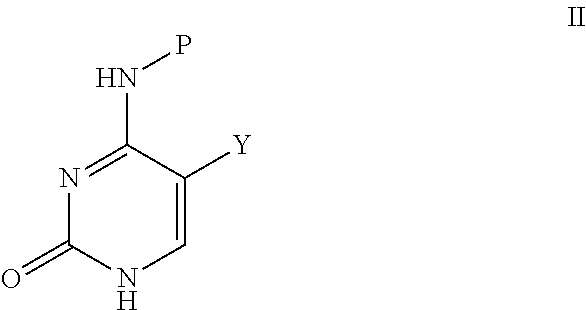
N1C=C([Y])C(NP)=NC1=O
